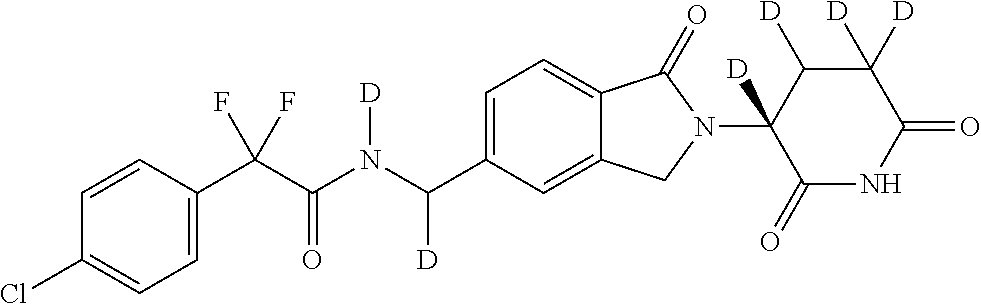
C1=CC(C(C(N(C(C2=CC=C3C(=C2)CN(C2([D])C(=O)NC(=O)C([D])([D])C2[D])C3=O)[D])[D])=O)(F)F)=CC=C1Cl
